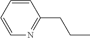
C1=CC=CN=C1CCC
